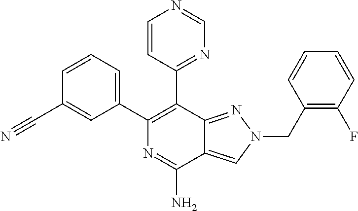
C1=CC(C2=C(C3=CC=CC(C#N)=C3)N=C(N)C3=CN(CC4=C(F)C=CC=C4)N=C23)=NC=N1
